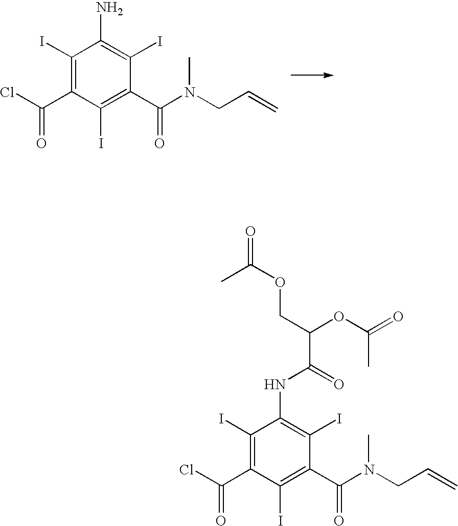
C1(I)=C(C(Cl)=O)C(I)=C(C(N(CC=C)C)=O)C(I)=C1N.C1(I)=C(C(Cl)=O)C(I)=C(C(N(CC=C)C)=O)C(I)=C1NC(C(COC(=O)C)OC(=O)C)=O
